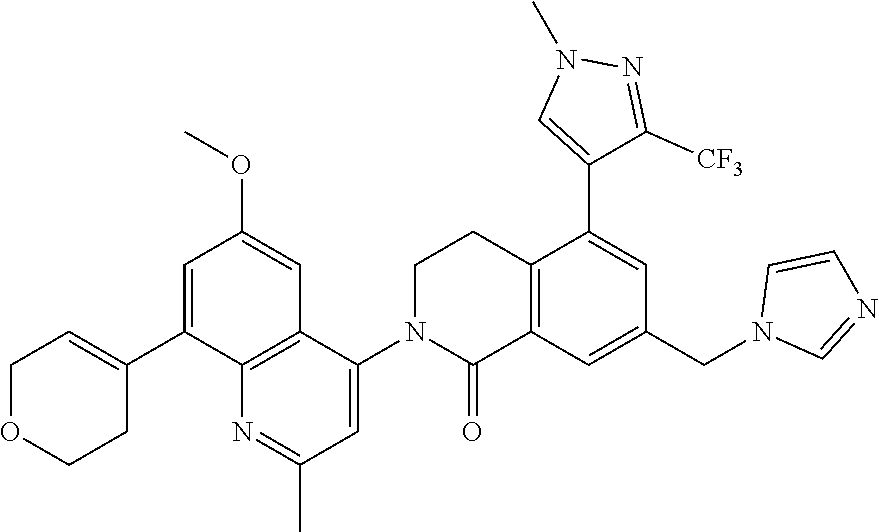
C1(C2=CC(OC)=CC3=C2N=C(C)C=C3N2C(=O)C3=C(CC2)C(C2=CN(C)N=C2[CF3])=CC(CN2C=NC=C2)=C3)=CCOCC1
